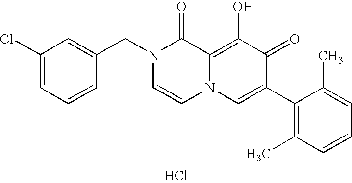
Cl.C1(Cl)=CC=CC(CN2C=CN3C(=C(O)C(=O)C(C4=C(C)C=CC=C4C)=C3)C2=O)=C1
